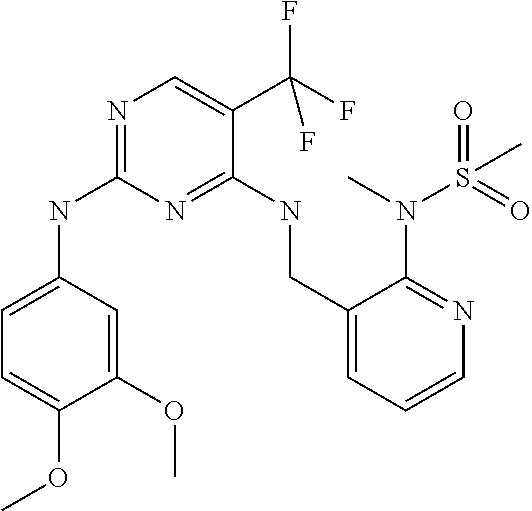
C1=C(NC2=NC=C(C(F)(F)F)C(NCC3=CC=CN=C3N(C)S(C)(=O)=O)=N2)C=C(OC)C(OC)=C1
